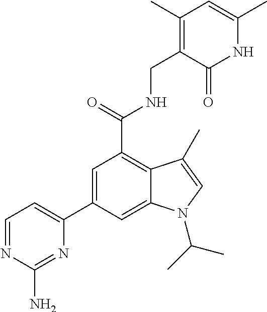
N1C(C)=CC(C)=C(CNC(C2=C3C(=CC(C4=CC=NC(N)=N4)=C2)N(C(C)C)C=C3C)=O)C1=O
